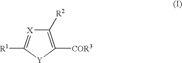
C1([R2])=C([COR3])[Y]C([R1])=[X]1
